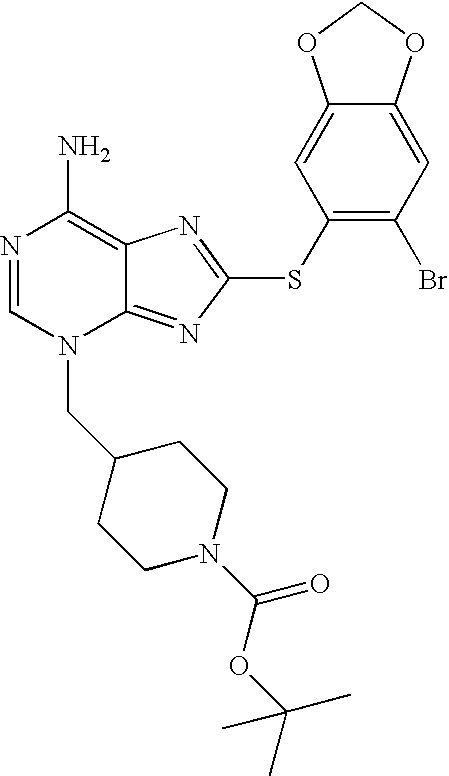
N1=CN(CC2CCN(C(OC(C)(C)C)=O)CC2)C2=NC(SC3=C(Br)C=C4C(=C3)OCO4)=NC2=C1N
